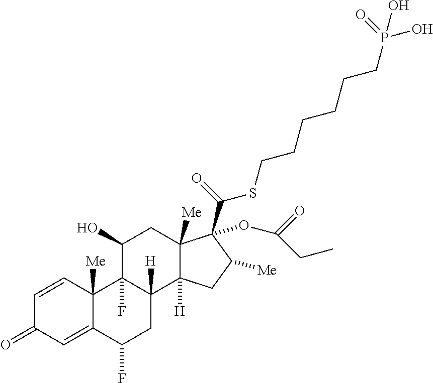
C12([Me])C(=CC(=O)C=C1)C(F)CC1([H])C2(F)C(O)CC2([Me])C1([H])CC([Me])C2(C(=O)SCCCCCCP(O)(O)=O)OC(=O)CC
